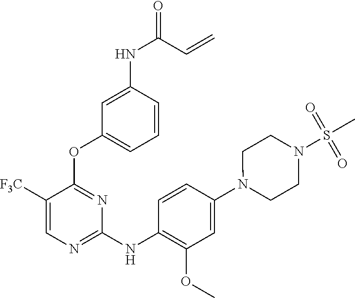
C1([F3C])=CN=C(NC2=C(OC)C=C(N3CCN(S(=O)(=O)C)CC3)C=C2)N=C1OC1=CC=CC(NC(=O)C=C)=C1
